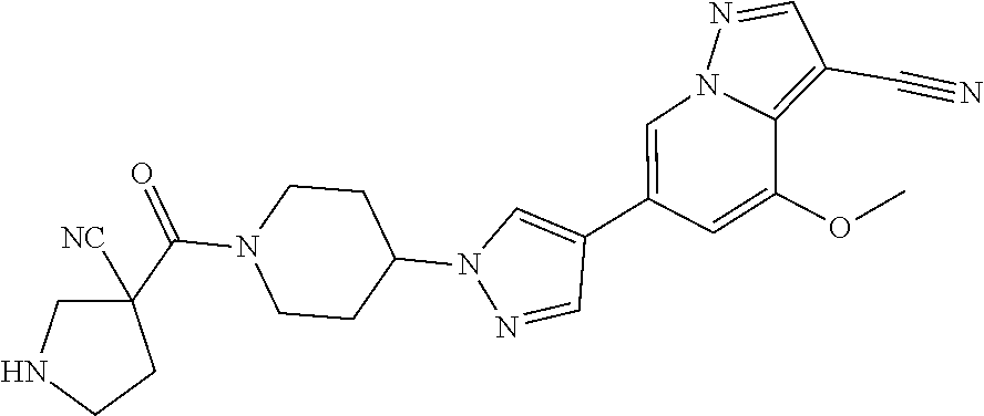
C1(C2=CN3C(=C(C#N)C=N3)C(OC)=C2)=CN(C2CCN(C(C3([NC])CNCC3)=O)CC2)N=C1
